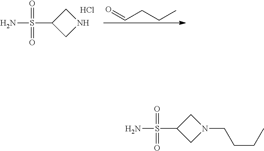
O=S(=O)(N)C1CN(CCCC)C1.O=S(=O)(N)C1CNC1.O=CCCC.Cl
